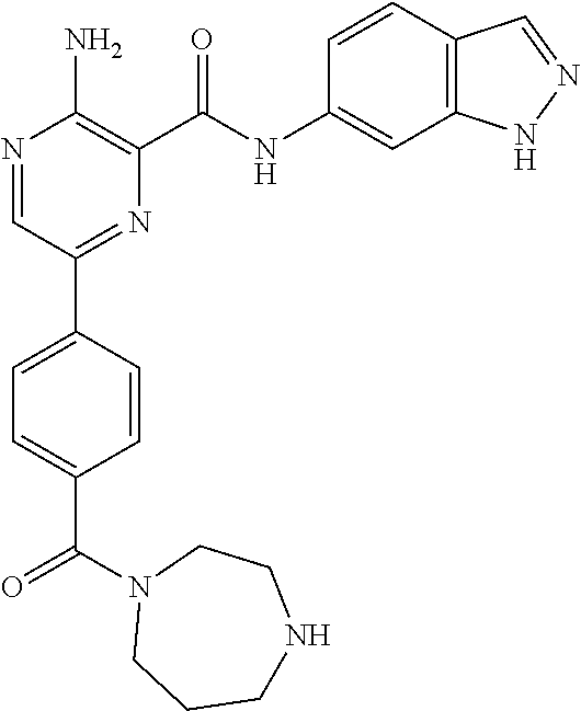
N1=CC(C2=CC=C(C(=O)N3CCCNCC3)C=C2)=NC(C(NC2=CC3=C(C=C2)C=NN3)=O)=C1N
